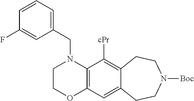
C12=C(C([cPr])=C3C(=C1)CCN([Boc])CC3)N(CC1=CC=CC(F)=C1)CCO2
